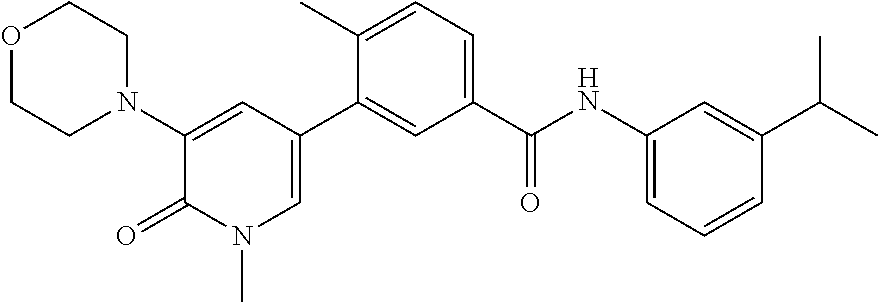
O1CCN(C2=CC(C3=CC(C(NC4=CC=CC(C(C)C)=C4)=O)=CC=C3C)=CN(C)C2=O)CC1
